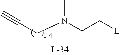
C#CCN(CC[L])C
